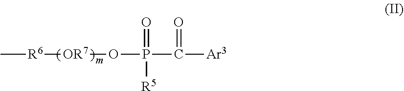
C[R6][OR7]OP(C([Ar3])=O)(=O)[R5]
